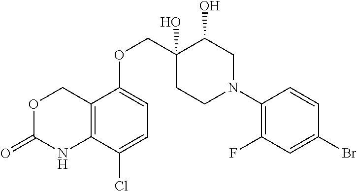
O1CC2=C(C(Cl)=CC=C2OCC2(O)C(O)CN(C3=C(F)C=C(Br)C=C3)CC2)NC1=O
